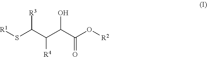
[R4]C(C(S[R1])[R3])C(C(O[R2])=O)O
